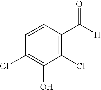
C1(Cl)=C(C([H])=O)C=CC(Cl)=C1O
